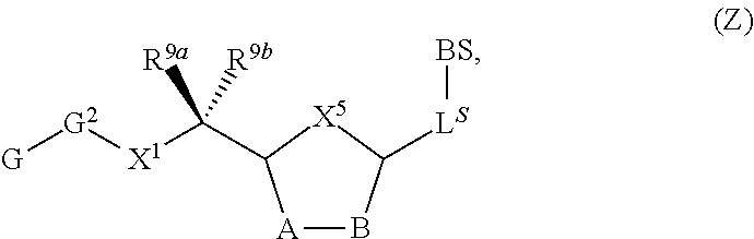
[A]1BC([LS][BS])[X5]C1C([X1][G2][G])([R9a])[R9b]
